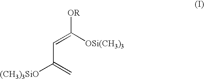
[OR]C([OSi(CH3)3])=CC([(CH3)3SiO])=C
